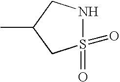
N1S(=O)(=O)CC(C)C1
